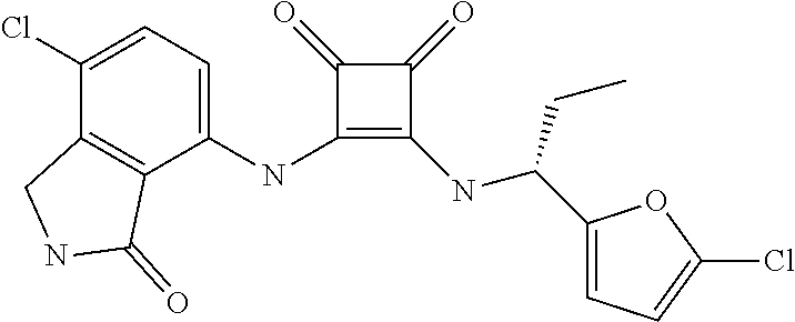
C1(NC2=CC=C(Cl)C3=C2C(=O)NC3)=C(NC(C2=CC=C(Cl)O2)CC)C(=O)C1=O
